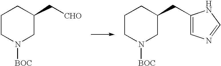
C1CN([BOC])CC(C[CHO])C1.C1CN([BOC])CC(CC2=CN=CN2)C1
